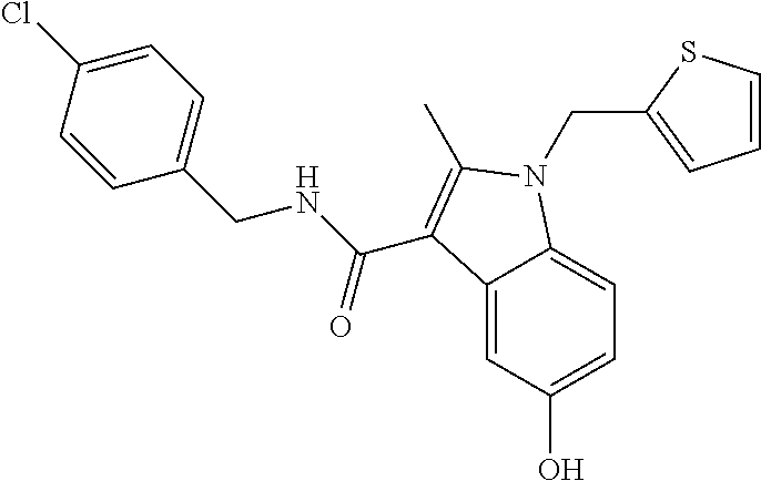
C12=CC(O)=CC=C1N(CC1=CC=CS1)C(C)=C2C(NCC1=CC=C(Cl)C=C1)=O
